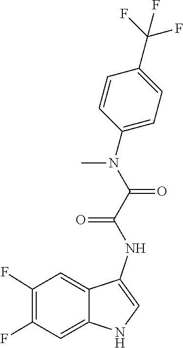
N(C1=CNC2=CC(F)=C(F)C=C12)C(C(N(C1=CC=C(C(F)(F)F)C=C1)C)=O)=O
